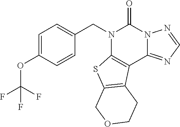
N1(CC2=CC=C(OC(F)(F)F)C=C2)C2=C(C3=NC=NN3C1=O)C1=C(S2)COCC1
